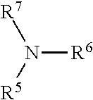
[R6]N([R5])[R7]
